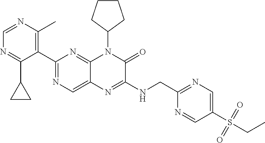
C1=NC(C)=C(C2=NC=C3C(=N2)N(C2CCCC2)C(=O)C(NCC2=NC=C(S(CC)(=O)=O)C=N2)=N3)C(C2CC2)=N1
